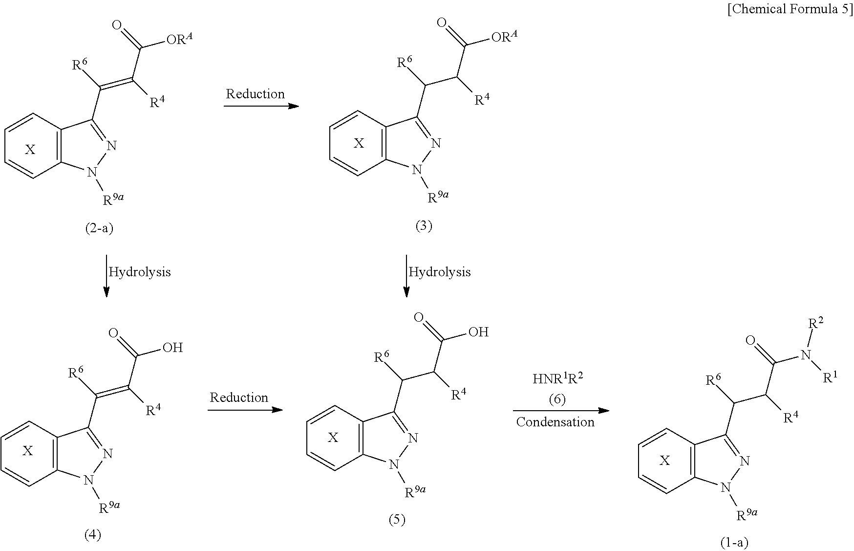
[X].C1=CC2=C(C=C1)C(C(C(C([ORA])=O)[R4])[R6])=NN2[R9a].C1=CC2=C(C=C1)C(C(=C(C([ORA])=O)[R4])[R6])=NN2[R9a].[X].[X].C1=CC2=C(C=C1)C(C(C(C(O)=O)[R4])[R6])=NN2[R9a].C1=CC2=C(C=C1)C(C(=C(C(O)=O)[R4])[R6])=NN2[R9a].[X].[HNR1R2].[X].C1=CC2=C(C=C1)C(C(C(C(N([R1])[R2])=O)[R4])[R6])=NN2[R9a]
